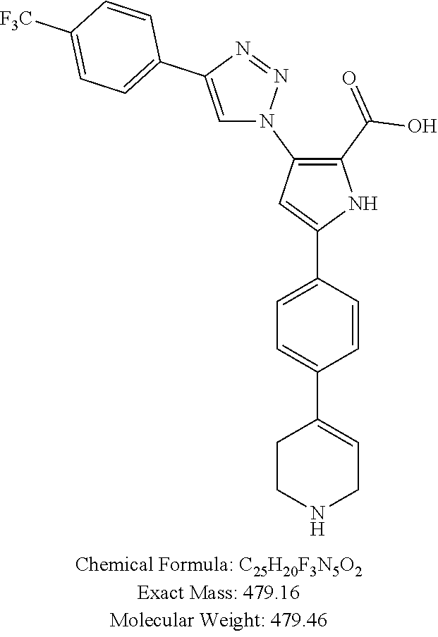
C1C=C(C2=CC=C(C3=CC(N4N=NC(C5=CC=C([F3C])C=C5)=C4)=C(C(=O)O)N3)C=C2)CCN1
